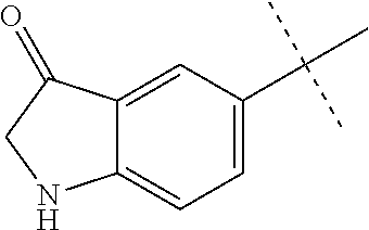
C12=CC=C(C(C)(C)C)C=C1C(=O)CN2
